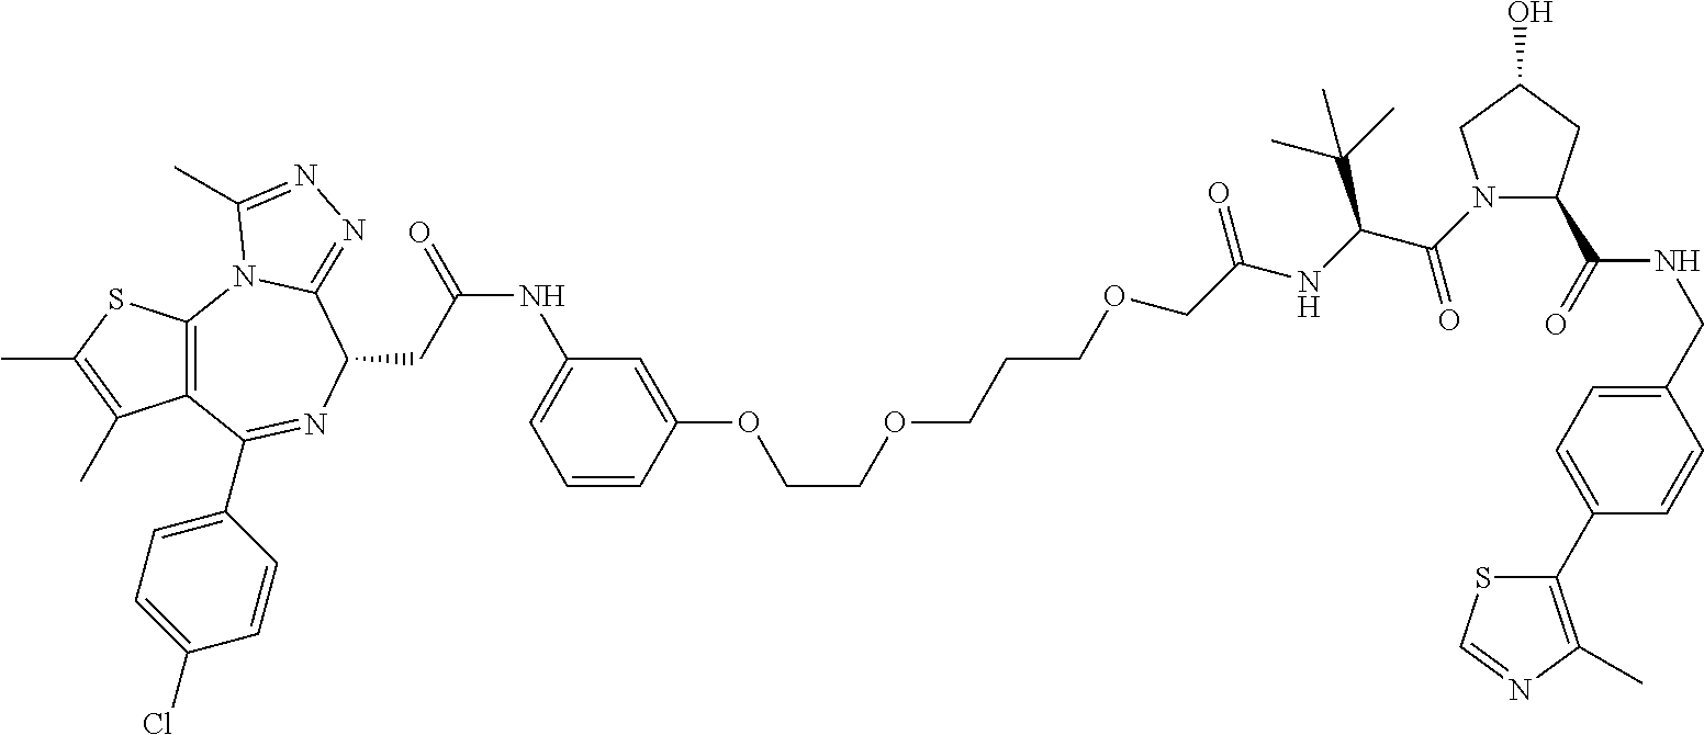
S1C(C)=C(C)C2=C1N1C(=NN=C1C)C(CC(=O)NC1=CC=CC(OCCOCCCOCC(NC(C(N3C(C(=O)NCC4=CC=C(C5=C(C)N=CS5)C=C4)CC(O)C3)=O)C(C)(C)C)=O)=C1)N=C2C1=CC=C(Cl)C=C1
